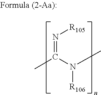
CC(=N[R105])N(C)[R106]
